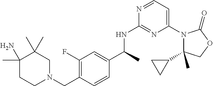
C1(C2CC2)(C)N(C2=CC=NC(NC(C3=CC(F)=C(CN4CC(C)(C)C(N)(C)CC4)C=C3)C)=N2)C(=O)OC1
